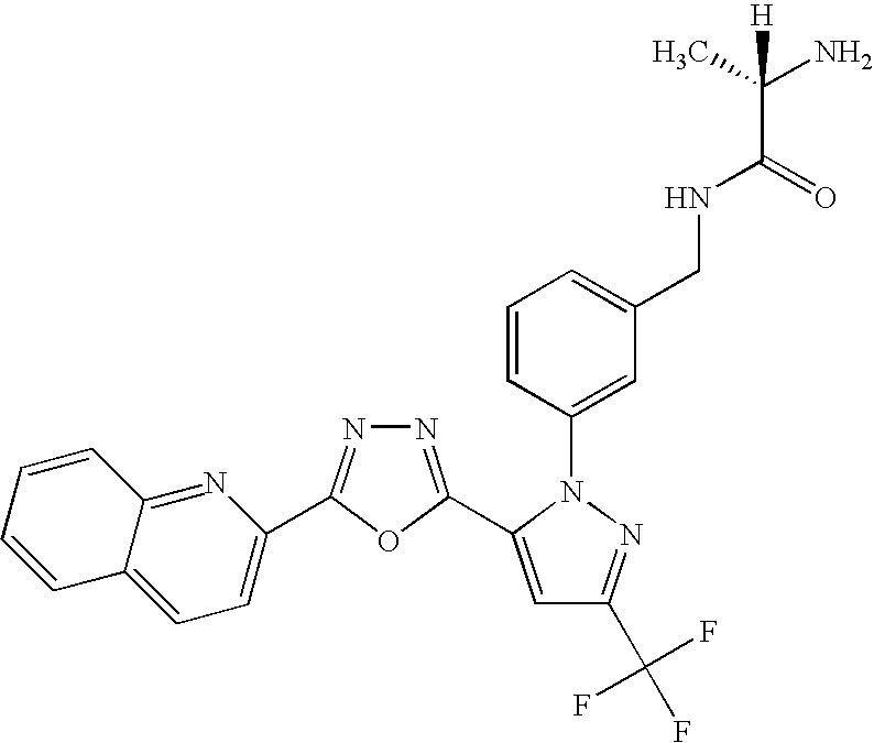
N1=C(C2=CC(C(F)(F)F)=NN2C2=CC(CNC(C(C)(N)[H])=O)=CC=C2)OC(C2=CC=C3C(=N2)C=CC=C3)=N1
